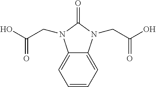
C1=CC=C2C(=C1)N(CC(O)=O)C(=O)N2CC(O)=O
